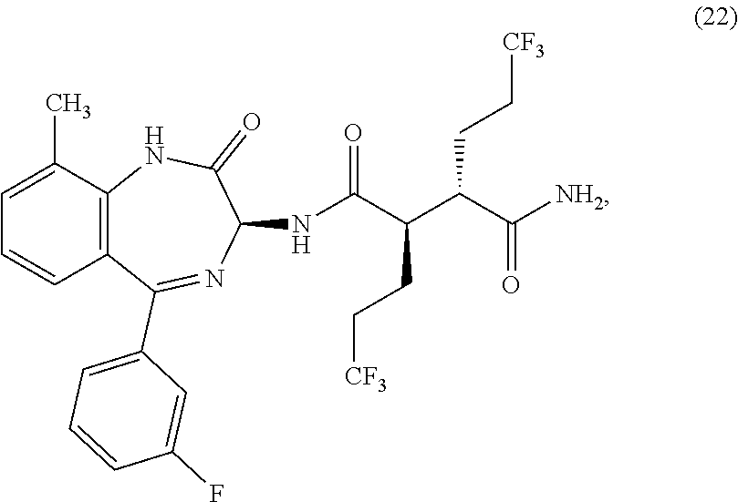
C1=CC(F)=CC(C2=NC(NC(C(C(C([NH2])=O)CC[CF3])CC[CF3])=O)C(=O)NC3=C2C=CC=C3C)=C1
